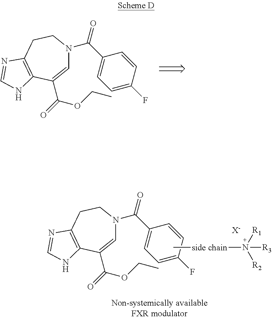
[X-].C1=C(C(=O)OCC)C2=C(CCN1C(C1=CC=C(F)C=C1)=O)N=CN2.C[side chain]N([R2])([R1])[R3].C1=C(C(=O)OCC)C2=C(CCN1C(C1=CC=C(F)C=C1)=O)N=CN2
